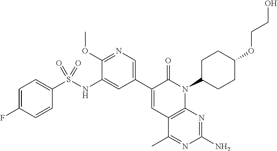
C1(S(NC2=CC(C3=CC4=C(N(C5CCC(OCCO)CC5)C3=O)N=C(N)N=C4C)=CN=C2OC)(=O)=O)=CC=C(F)C=C1
